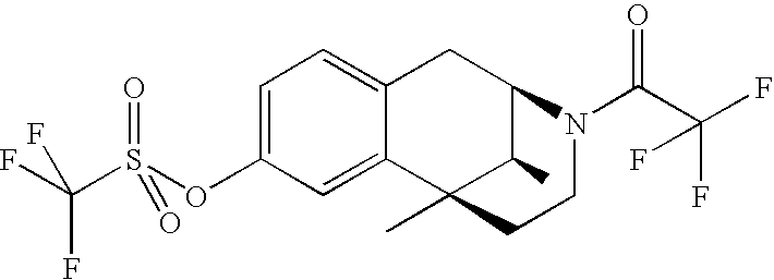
C1=C(OS(C(F)(F)F)(=O)=O)C=C2C(=C1)CC1C(C)C2(C)CCN1C(=O)C(F)(F)F
